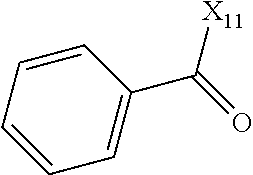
C1=C(C(=O)[X11])C=CC=C1
